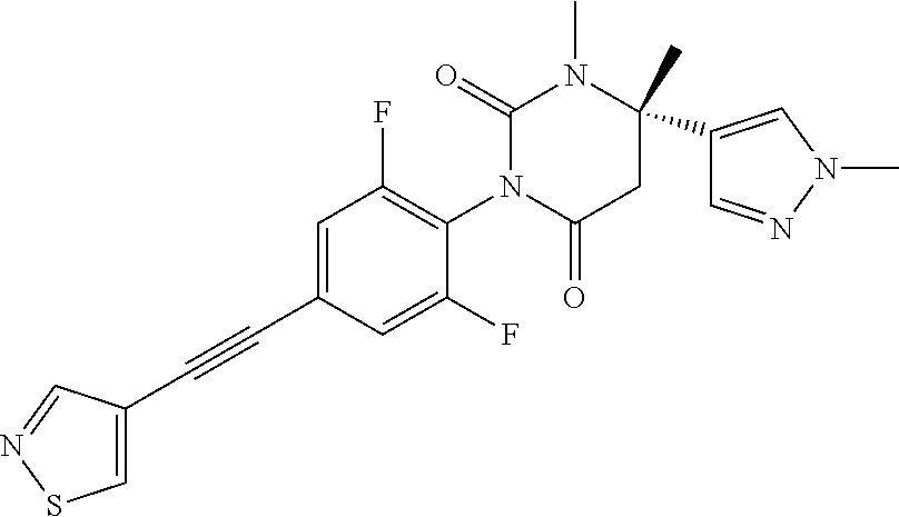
C1=C(C#CC2=CC(F)=C(N3C(=O)CC(C)(C4=CN(C)N=C4)N(C)C3=O)C(F)=C2)C=NS1
